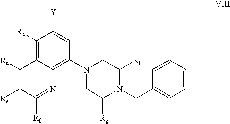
C1([Rd])=C([Re])C([Rf])=NC2=C(N3CC([Rg])N(CC4=CC=CC=C4)C([Rh])C3)C=C([Y])C([Rc])=C12
